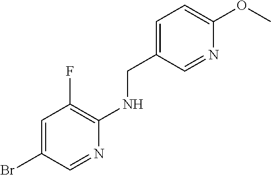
C1=C(CNC2=C(F)C=C(Br)C=N2)C=NC(OC)=C1
